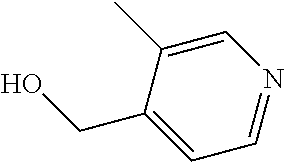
C1=C(C)C(CO)=CC=N1
